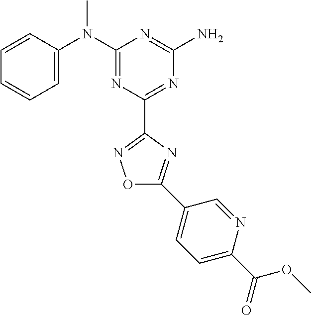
C1=CC(N(C2=NC(C3=NOC(C4=CC=C(C(=O)OC)N=C4)=N3)=NC(N)=N2)C)=CC=C1
